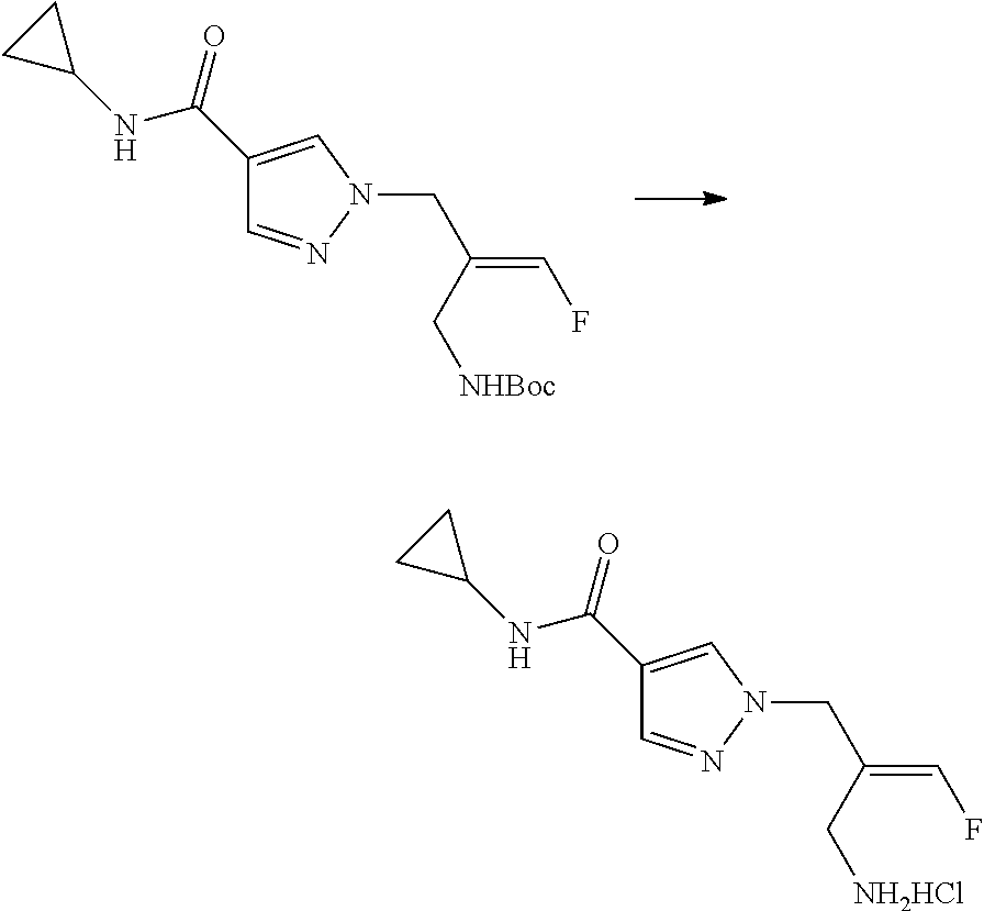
C1(C(NC2CC2)=O)=CN(CC(=CF)C[NHBoc])N=C1.C1(C(NC2CC2)=O)=CN(CC(=CF)C[NH2HCl])N=C1
